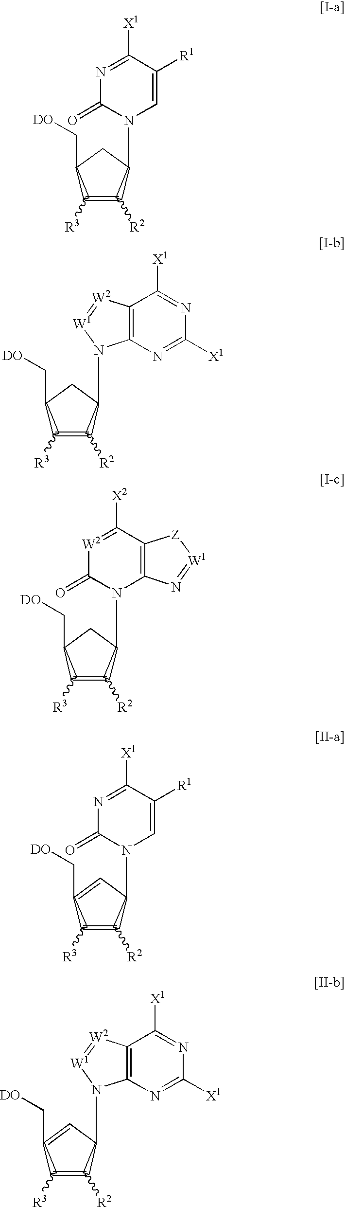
C1([R3])=C([R2])C(N2C=C([R1])C([X1])=NC2=O)CC1C[DO].C1([R3])=C([R2])C(N2C3=C(C([X1])=NC([X1])=N3)[W2]=[W1]2)CC1C[DO].C1([R3])=C([R2])C(N2C(=O)[W2]=C([X2])C3=C2N=[W1][Z]3)CC1C[DO].C1([R3])=C([R2])C(N2C=C([R1])C([X1])=NC2=O)C=C1C[DO].C1([R3])=C([R2])C(N2C3=C(C([X1])=NC([X1])=N3)[W2]=[W1]2)C=C1C[DO]
